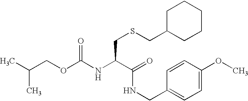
N(C(C(NCC1=CC=C(OC)C=C1)=O)CSCC1CCCCC1)C(OCC(C)C)=O
